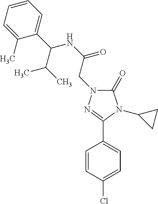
C1(=O)N(CC(NC(C2=CC=CC=C2C)C(C)C)=O)N=C(C2=CC=C(Cl)C=C2)N1C1CC1
